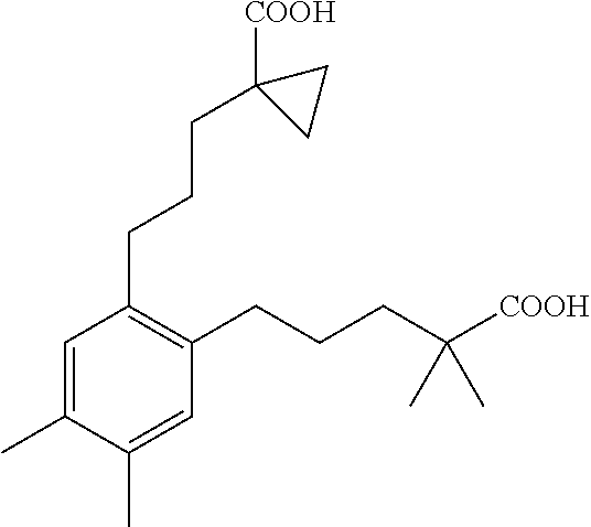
C1(C)=CC(CCCC2([COOH])CC2)=C(CCCC(C)(C)[COOH])C=C1C
